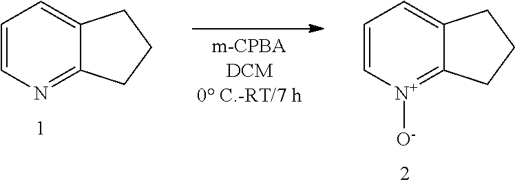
C1=C[N+]([O-])=C2C(=C1)CCC2.C1=CN=C2C(=C1)CCC2
